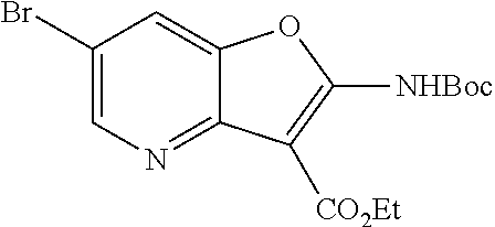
C1(Br)=CN=C2C(=C1)OC([NHBoc])=C2[CO2Et]
